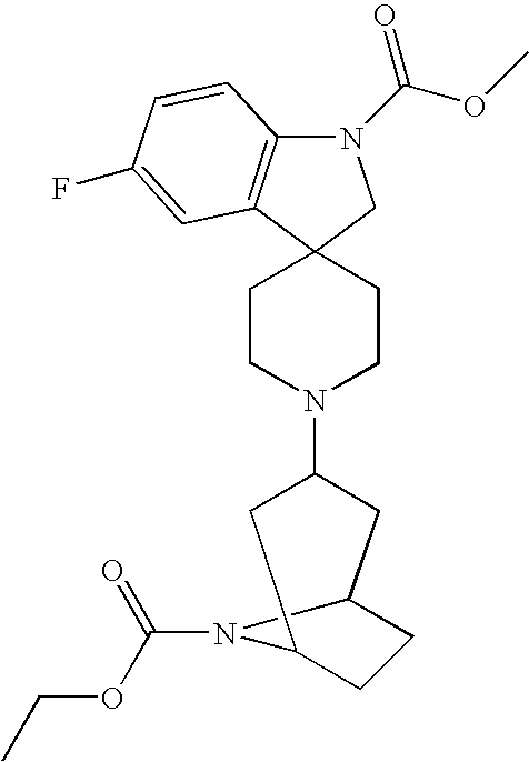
N1(C(OC)=O)C2=C(C3(C1)CCN(C1CC4CCC(C1)N4C(=O)OCC)CC3)C=C(F)C=C2
